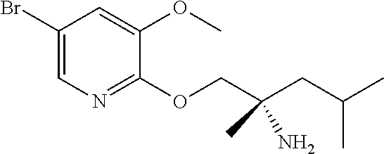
C1(Br)=CN=C(OCC(CC(C)C)(N)C)C(OC)=C1
